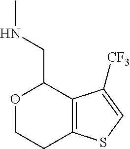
O1CCC2=C(C([CF3])=CS2)C1CNC
